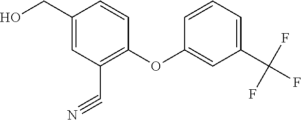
C1=CC=C(C(F)(F)F)C=C1OC1=C(C#N)C=C(CO)C=C1
